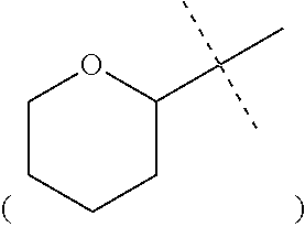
CC(C1OCCCC1)(C)C
